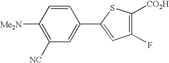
C1([Me2N])=C([NC])C=C(C2=CC(F)=C([CO2H])S2)C=C1
